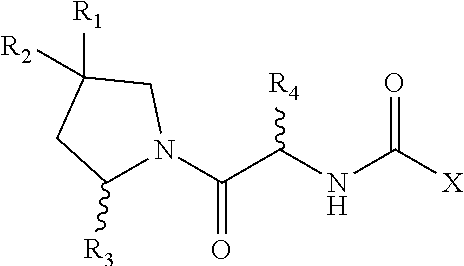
C1([R3])N(C(C(NC([X])=O)[R4])=O)CC([R2])([R1])C1
